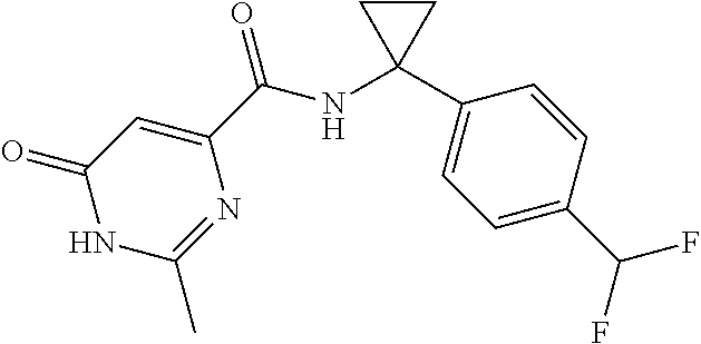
C1(=O)NC(C)=NC(C(=O)NC2(C3=CC=C(C(F)F)C=C3)CC2)=C1
